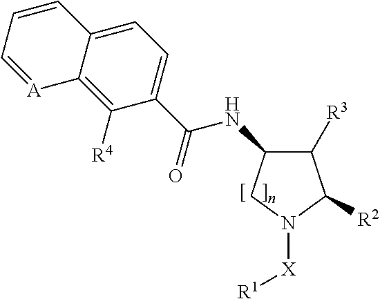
C1([R3])C(NC(C2=CC=C3C(=C2[R4])[A]=CC=C3)=O)CN([X][R1])C1[R2]
